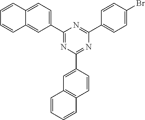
C1(C2=CC=C3C(=C2)C=CC=C3)=NC(C2=CC3=C(C=C2)C=CC=C3)=NC(C2=CC=C(Br)C=C2)=N1
